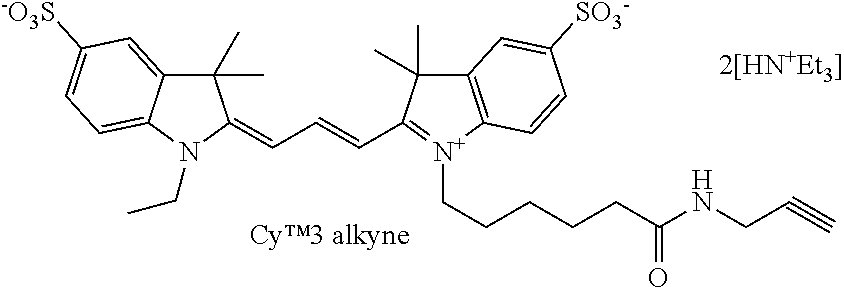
C(C=CC1=[N+](CCCCCC(NCC#C)=O)C2=C(C1(C)C)C=C([SO3-])C=C2)=C1C(C)(C)C2=CC([-O3S])=CC=C2N1CC
